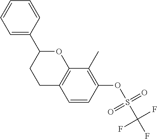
C1=C(C2CCC3=C(O2)C(C)=C(OS(C(F)(F)F)(=O)=O)C=C3)C=CC=C1
